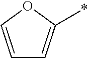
C1=COC(*)=C1
